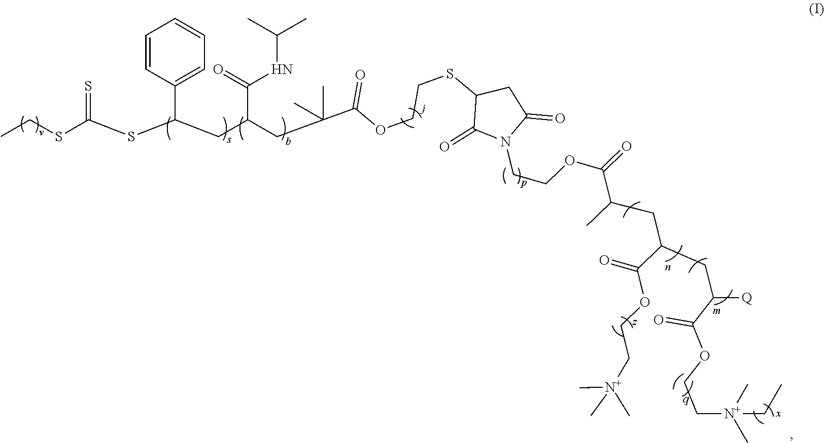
C1=CC(C(SC(SCC)=S)CC(CC(C(=O)OCCSC2C(=O)N(CCOC(=O)C(C)CC(CC([Q])C(OCC[N+](C)(C)CC)=O)C(=O)OCC[N+](C)(C)C)C(=O)C2)(C)C)C(=O)NC(C)C)=CC=C1
